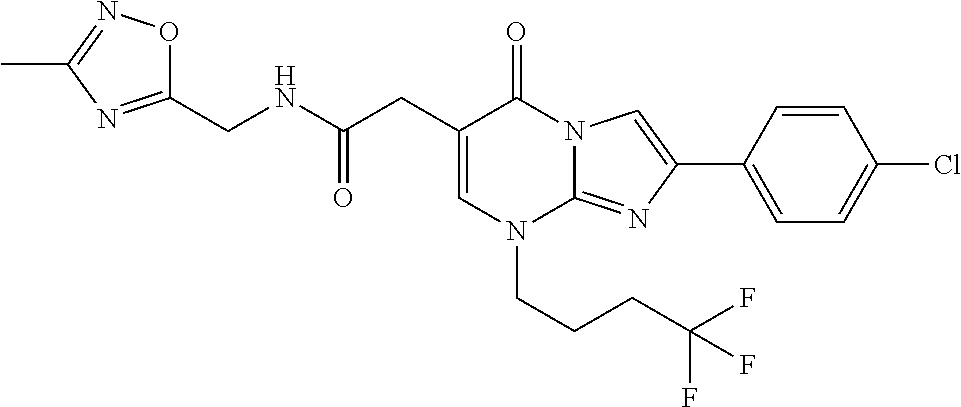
C1=C(CC(NCC2=NC(C)=NO2)=O)C(=O)N2C(=NC(C3=CC=C(Cl)C=C3)=C2)N1CCCC(F)(F)F
